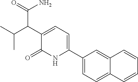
C1(C2=CC=C(C(C(N)=O)C(C)C)C(=O)N2)=CC=C2C(=C1)C=CC=C2
